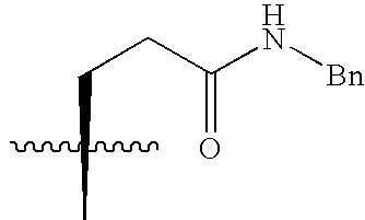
CCCC(N[Bn])=O
